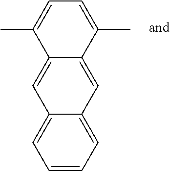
C1=CC=C2C(=C1)C=C1C(=C2)C(C)=CC=C1C
